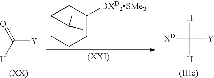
C12CC(CC([BXD2SMe2])C1)C2(C)C.[XD]C([H])([H])[Y].O=C([H])[Y]
